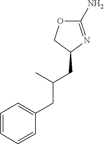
C1(N)=NC(CC(CC2=CC=CC=C2)C)CO1
